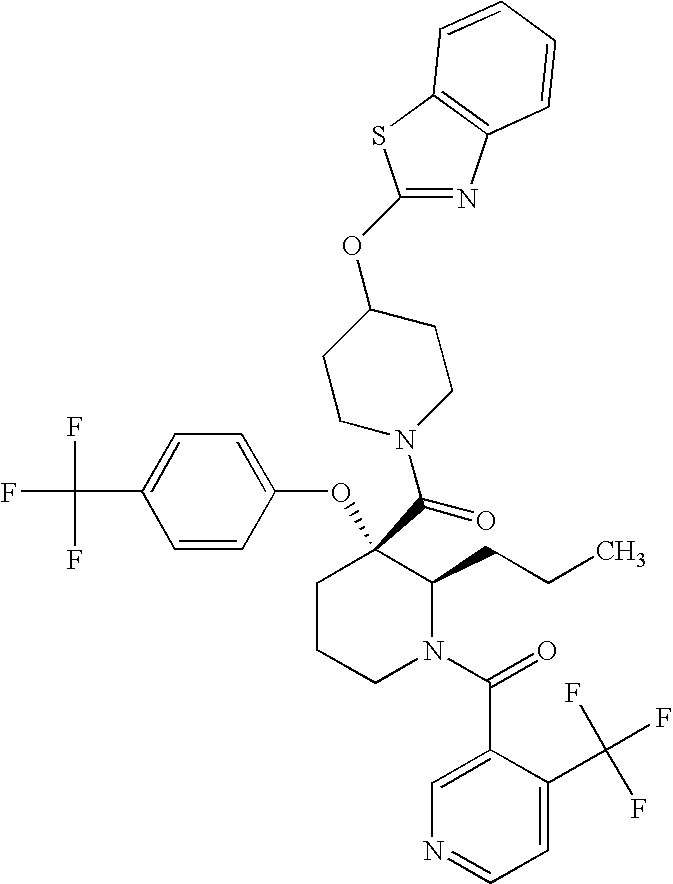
C1CCN(C(=O)C2=CN=CC=C2C(F)(F)F)C(CCC)C1(C(=O)N1CCC(OC2=NC3=C(S2)C=CC=C3)CC1)OC1=CC=C(C(F)(F)F)C=C1
